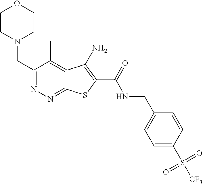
C1CN(CC2=NN=C3C(=C2C)C(N)=C(C(=O)NCC2=CC=C(S(=O)(=O)[CF3])C=C2)S3)CCO1
